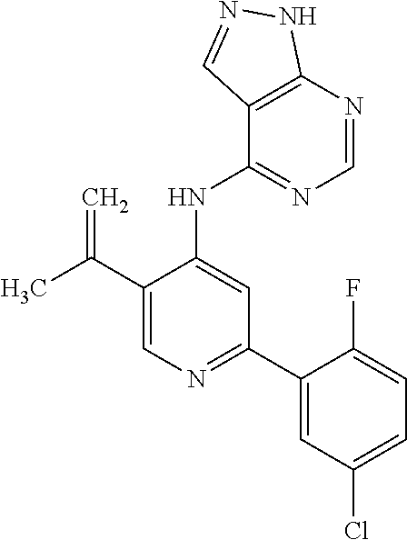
N(C1=CC(C2=CC(Cl)=CC=C2F)=NC=C1C(C)=C)C1=NC=NC2=C1C=NN2
